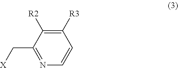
C1([R3])=C([R2])C(C[X])=NC=C1
